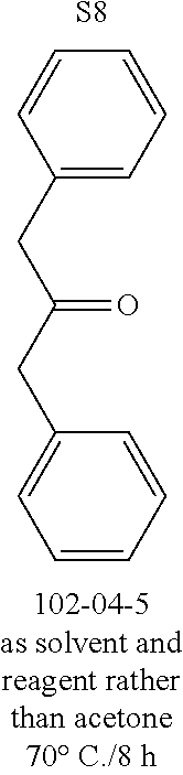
C1=CC(CC(=O)CC2=CC=CC=C2)=CC=C1.[S8]
